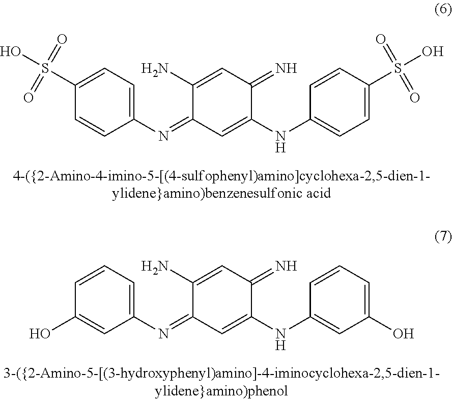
C1(N)=CC(=N)C(NC2=CC=C(S(O)(=O)=O)C=C2)=CC1=NC1=CC=C(S(O)(=O)=O)C=C1.C1(N)=CC(=N)C(NC2=CC(O)=CC=C2)=CC1=NC1=CC=CC(O)=C1
